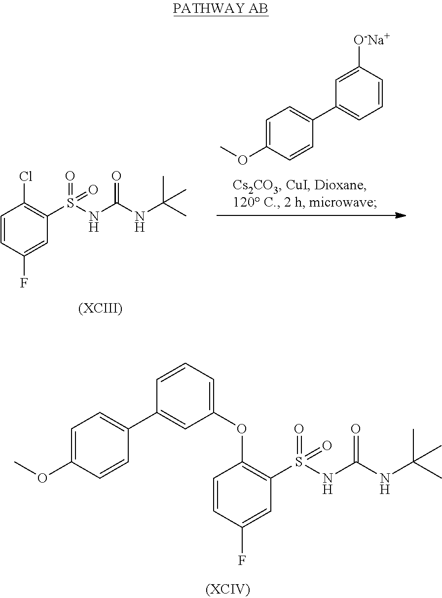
C1=C(OC)C=CC(C2=CC=CC([O-Na+])=C2)=C1.C1=CC(F)=CC(S(NC(NC(C)(C)C)=O)(=O)=O)=C1Cl.[(XCIII)].C1=CC(F)=CC(S(NC(NC(C)(C)C)=O)(=O)=O)=C1OC1=CC=CC(C2=CC=C(OC)C=C2)=C1
